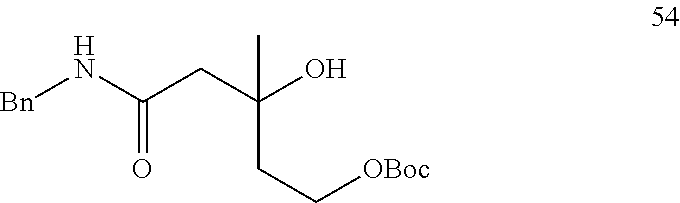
[Bn]NC(CC(O)(C)CC[OBoc])=O
